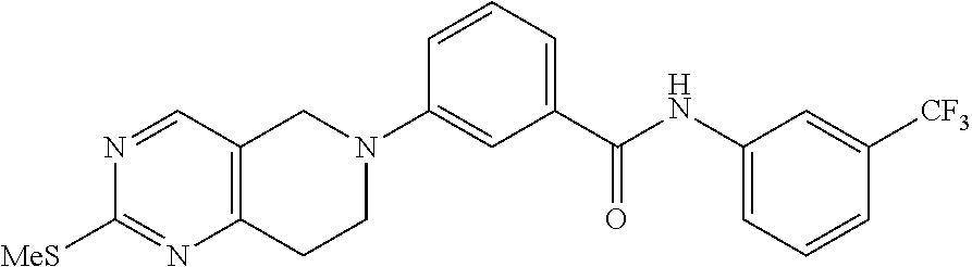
N1=CC2=C(N=C1[MeS])CCN(C1=CC(C(NC3=CC=CC([CF3])=C3)=O)=CC=C1)C2
